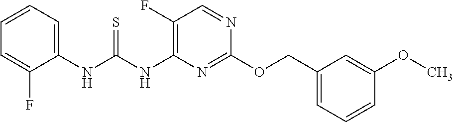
C1(F)=C(NC(NC2=CC=CC=C2F)=S)N=C(OCC2=CC=CC(OC)=C2)N=C1
